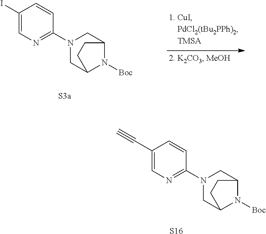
C1(I)=CN=C(N2CC3N([Boc])C(C2)CC3)C=C1.C1(C#C)=CN=C(N2CC3N([Boc])C(C2)CC3)C=C1.[S16]
